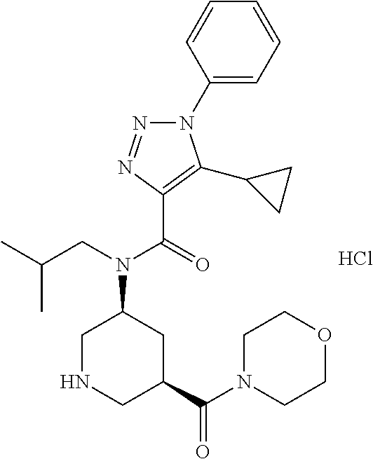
N1(C2=CC=CC=C2)N=NC(C(=O)N(CC(C)C)C2CNCC(C(=O)N3CCOCC3)C2)=C1C1CC1.Cl
